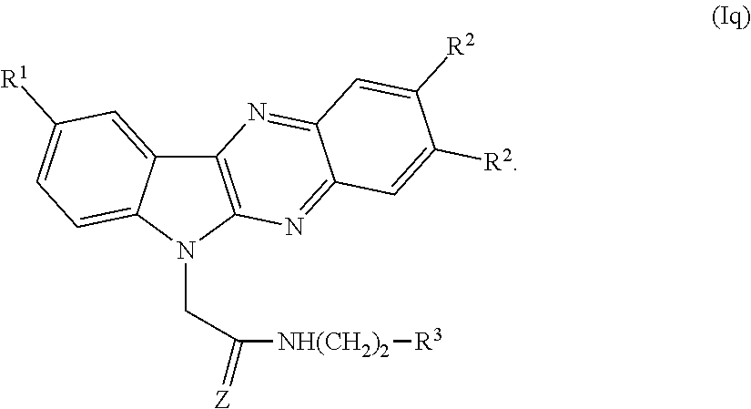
C12=C(N(CC([NH(CH2)2][R3])=[Z])C3=CC=C([R1])C=C13)N=C1C(=N2)C=C([R2])C([R2])=C1
